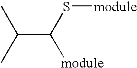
CC(C)C(S[module])[module]
